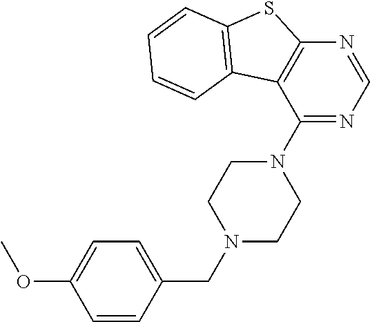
C1=CC(CN2CCN(C3=NC=NC4=C3C3=C(S4)C=CC=C3)CC2)=CC=C1OC
